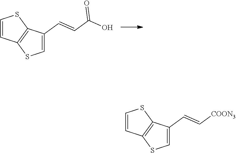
C1=CC2=C(S1)C(C=CC(O)=O)=CS2.C1=CC2=C(S1)C(C=C[COON3])=CS2
